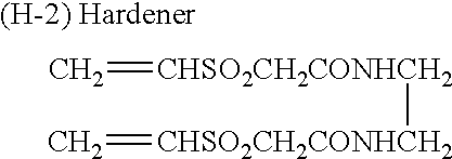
C=[CHSO2CH2CONHCH2][CHSO2CH2CONHCH2]=C
